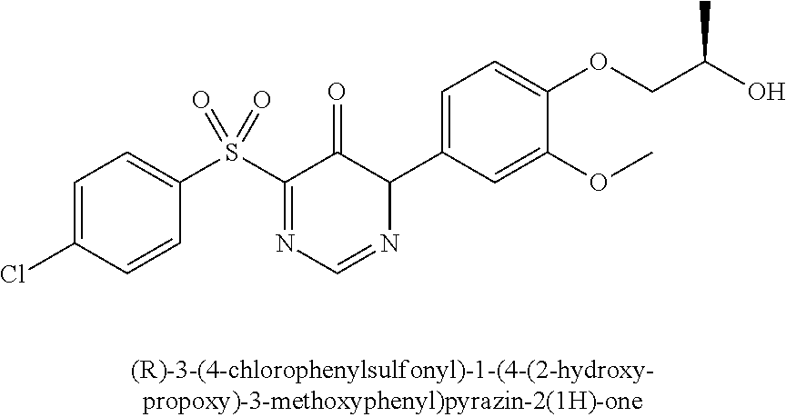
C1=C(Cl)C=CC(S(C2=NC=NC(C3=CC=C(OCC(O)C)C(OC)=C3)C2=O)(=O)=O)=C1
